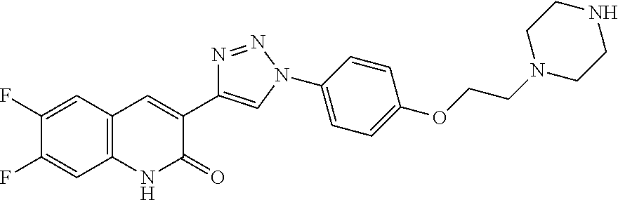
C1(F)=CC2=C(C=C1F)NC(=O)C(C1=CN(C3=CC=C(OCCN4CCNCC4)C=C3)N=N1)=C2
